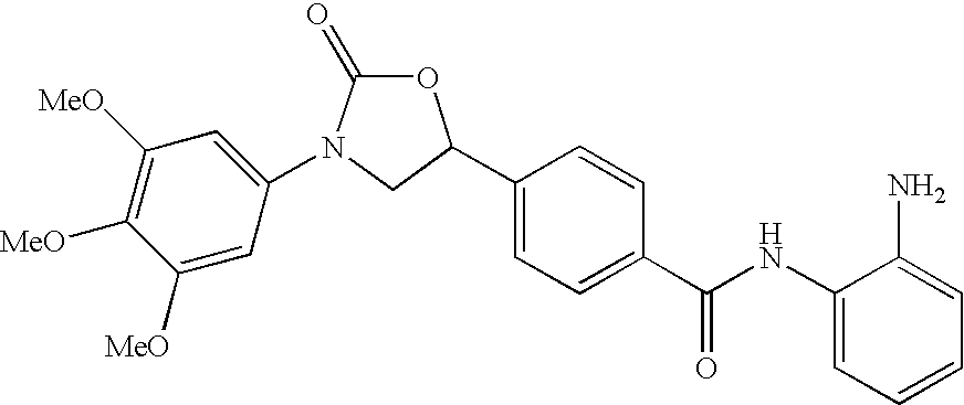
C1(NC(C2=CC=C(C3OC(=O)N(C4=CC([MeO])=C([MeO])C([MeO])=C4)C3)C=C2)=O)=CC=CC=C1N
